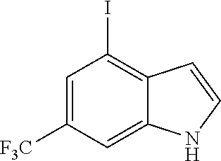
C1=C([F3C])C=C2C(=C1I)C=CN2
